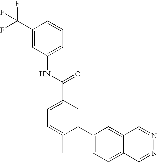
C1(C(F)(F)F)=CC(NC(C2=CC=C(C)C(C3=CC=C4C(=C3)C=NN=C4)=C2)=O)=CC=C1
